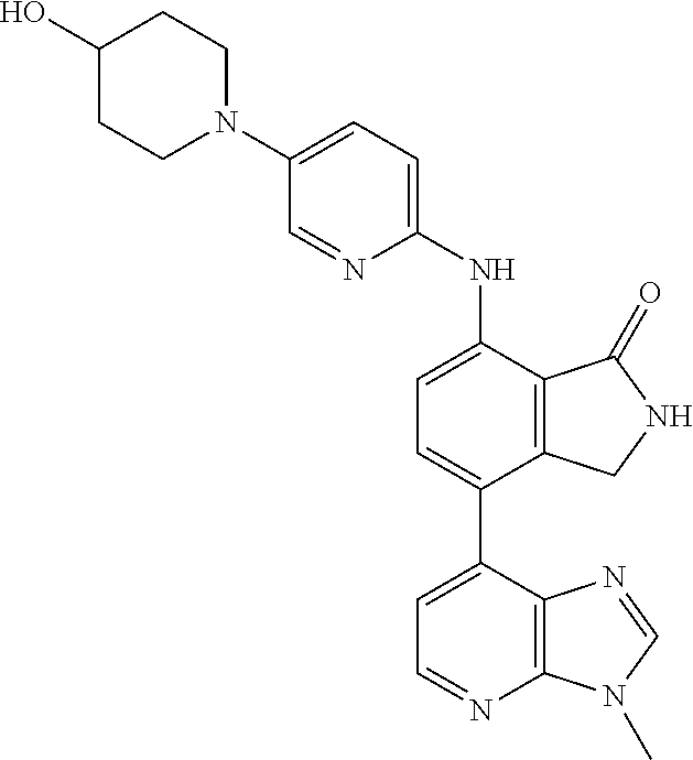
C1(O)CCN(C2=CC=C(NC3=CC=C(C4=CC=NC5=C4N=CN5C)C4=C3C(=O)NC4)N=C2)CC1
